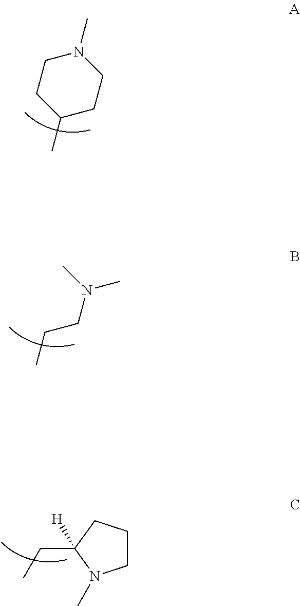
C1CC(C)CCN1C.C(CN(C)C)C.C1CCC(CC)([H])N1C
